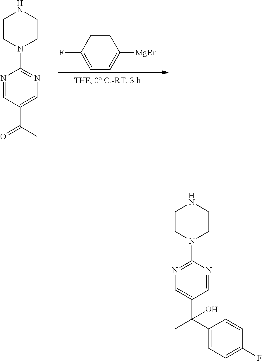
C1CN(C2=NC=C(C(C)=O)C=N2)CCN1.C1=CC(F)=CC=C1[MgBr].C1CN(C2=NC=C(C(C3=CC=C(F)C=C3)(C)O)C=N2)CCN1
